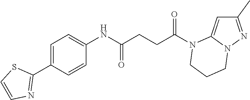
C1(C)=NN2C(=C1)N(C(CCC(NC1=CC=C(C3=NC=CS3)C=C1)=O)=O)CCC2
